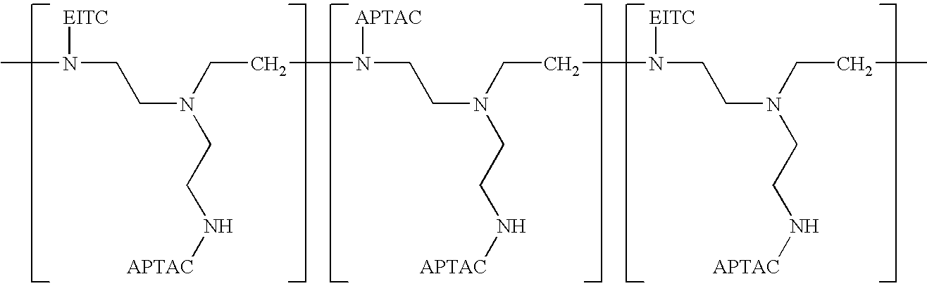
CN([EITC])CCN(CCN[APTAC])CCN([APTAC])CCN(CCN[APTAC])CCN([EITC])CCN(CCN[APTAC])CCC
